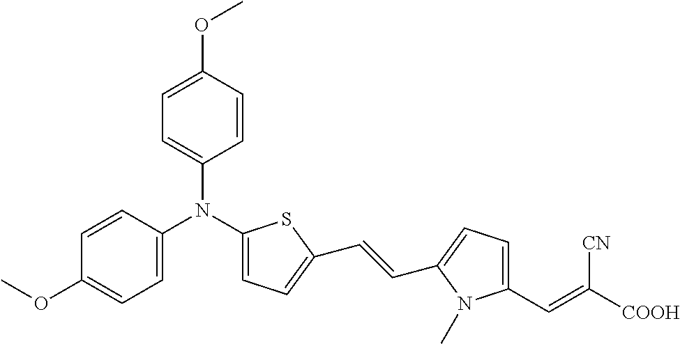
C1=CC(OC)=CC=C1N(C1=CC=C(OC)C=C1)C1=CC=C(C=CC2=CC=C(C=C([CN])[COOH])N2C)S1
